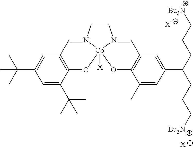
C1=C(C(C)(C)C)C=C(C(C)(C)C)C2=C1C=N1CCN3=CC4=C(C(C)=CC(C(CCC[Bu3N])CCC[Bu3N])=C4)O[Co]13([X])O2.[X].[X]
